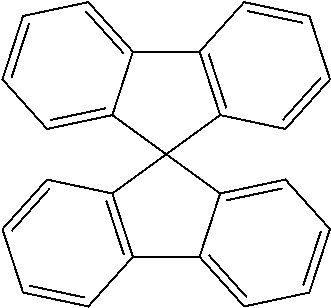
C12=C(C3(C4=CC=CC=C14)C1=C(C4=CC=CC=C34)C=CC=C1)C=CC=C2
